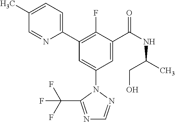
C1(C2=C(F)C(C(NC(C)CO)=O)=CC(N3N=CN=C3C(F)(F)F)=C2)=CC=C(C)C=N1
